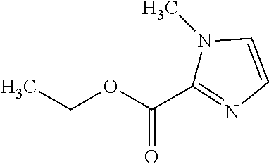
N1(C)C(C(OCC)=O)=NC=C1
